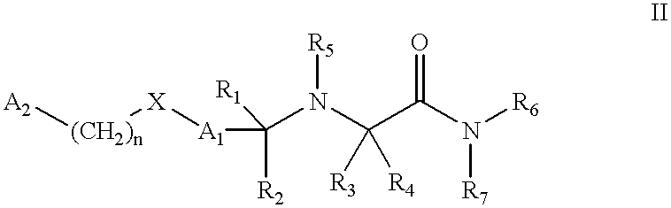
[A2][(CH2)n][X][A1]C(N(C(C(N([R6])[R7])=O)([R3])[R4])[R5])([R2])[R1]
